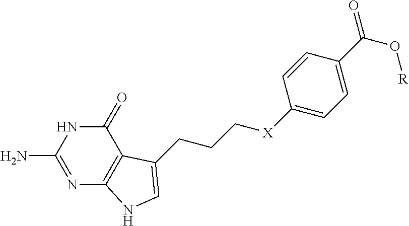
N1=C(N)NC(=O)C2=C1NC=C2CCC[X]C1=CC=C(C(O[R])=O)C=C1
